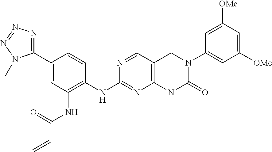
N(C(=O)C=C)C1=C(NC2=NC3=C(C=N2)CN(C2=CC([OMe])=CC([OMe])=C2)C(=O)N3C)C=CC(C2=NN=NN2C)=C1
